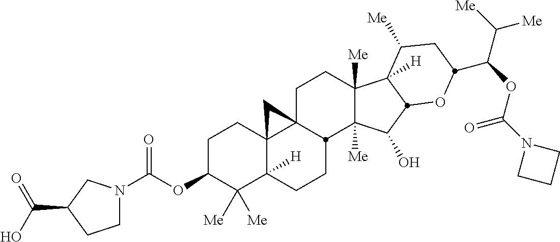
C1C23C4(C([H])(CCC2C2([Me])C([Me])(C1)C1([H])C([Me])CC(C(C([Me])[Me])OC(N5CCC5)=O)OC1C2O)C([Me])([Me])C(OC(=O)N1CCC(C(O)=O)C1)CC4)C3
